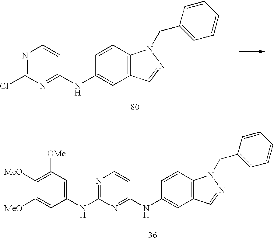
C1=CC2=C(C=C1NC1=NC(Cl)=NC=C1)C=NN2CC1=CC=CC=C1.C1=CC2=C(C=C1NC1=NC(NC3=CC([OMe])=C([MeO])C([MeO])=C3)=NC=C1)C=NN2CC1=CC=CC=C1
